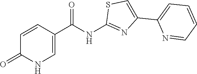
C1(C(NC2=NC(C3=CC=CC=N3)=CS2)=O)=CNC(=O)C=C1
